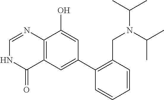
C12=C(C=C(C3=C(CN(C(C)C)C(C)C)C=CC=C3)C=C1O)C(=O)NC=N2
